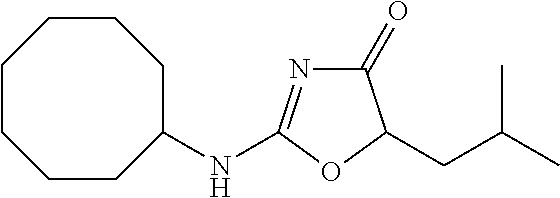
C1(=O)N=C(NC2CCCCCCC2)OC1CC(C)C
